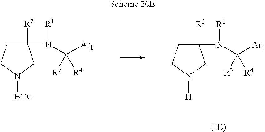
C1C(N([R1])C([Ar1])([R3])[R4])([R2])CN([BOC])C1.C1C(N([R1])C([Ar1])([R3])[R4])([R2])CN([H])C1
